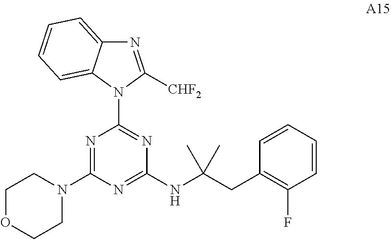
N1=C([CHF2])N(C2=NC(NC(CC3=C(F)C=CC=C3)(C)C)=NC(N3CCOCC3)=N2)C2=CC=CC=C12
